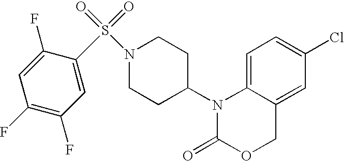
C1=C2C(=CC(Cl)=C1)COC(=O)N2C1CCN(S(=O)(=O)C2=CC(F)=C(F)C=C2F)CC1
